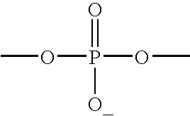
COP(OC)(=O)[O_]
